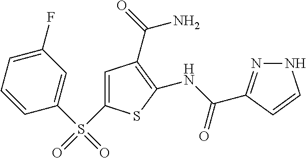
C1(F)=CC=CC(S(C2=CC(C(N)=O)=C(NC(=O)C3=NNC=C3)S2)(=O)=O)=C1
